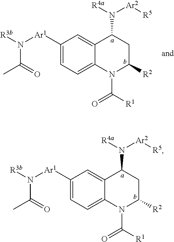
C1([Ar1]N([R3b])C(=O)C)=CC=C2C(=C1)C(N([R4a])[Ar2][R5])CC([R2])N2C([R1])=O.C1([Ar1]N([R3b])C(=O)C)=CC=C2C(=C1)C(N([R4a])[Ar2][R5])CC([R2])N2C([R1])=O
